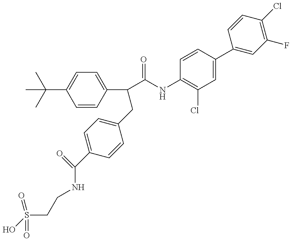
OS(CCNC(C1=CC=C(CC(C(=O)NC2=C(Cl)C=C(C3=CC(F)=C(Cl)C=C3)C=C2)C2=CC=C(C(C)(C)C)C=C2)C=C1)=O)(=O)=O
